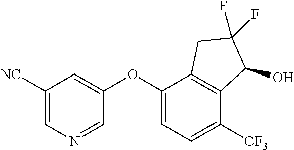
C1([NC])=CN=CC(OC2=CC=C([CF3])C3=C2CC(F)(F)C3O)=C1
